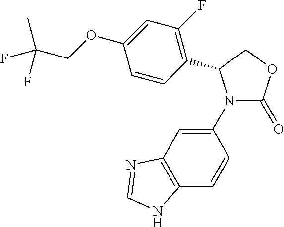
C1(N2C(=O)OCC2C2=C(F)C=C(OCC(F)(F)C)C=C2)=CC2=C(C=C1)NC=N2
